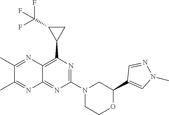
N1=C(N2CC(C3=CN(C)N=C3)OCC2)N=C2C(=C1C1CC1C(F)(F)F)N=C(C)C(C)=N2
